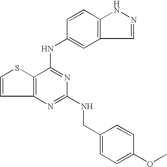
C12=C(C(NC3=CC4=C(C=C3)NN=C4)=NC(NCC3=CC=C(OC)C=C3)=N1)SC=C2
